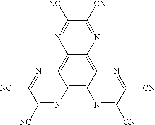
C12=C3C(=C4C(=C1N=C([NC])C([NC])=N2)N=C([NC])C([CN])=N4)N=C([CN])C([CN])=N3
